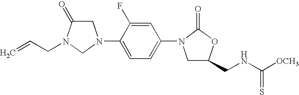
C1C(=O)N(CC=C)CN1C1=CC=C(N2CC(CNC([OCH3])=S)OC2=O)C=C1F
